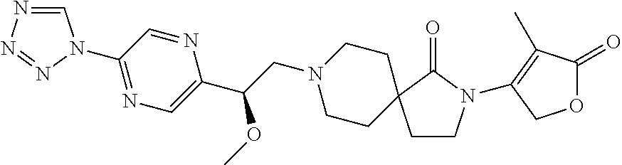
C1=NN=NN1C1=NC=C(C(CN2CCC3(CC2)CCN(C2=C(C)C(=O)OC2)C3=O)OC)N=C1
